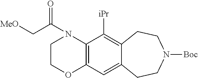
C12=C(C([iPr])=C3C(=C1)CCN([Boc])CC3)N(C(C[MeO])=O)CCO2
